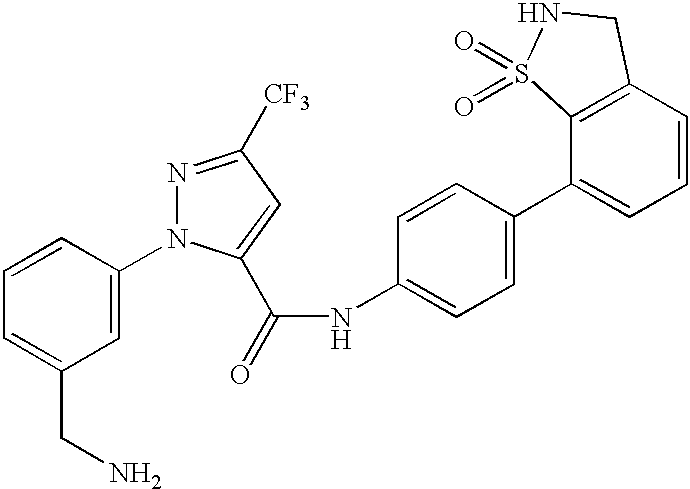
C1=CC(N2N=C([CF3])C=C2C(NC2=CC=C(C3=CC=CC4=C3S(=O)(=O)NC4)C=C2)=O)=CC(CN)=C1
